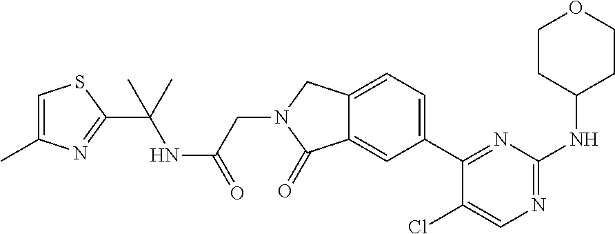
C(N1CC2=CC=C(C3=NC(NC4CCOCC4)=NC=C3Cl)C=C2C1=O)C(NC(C1=NC(C)=CS1)(C)C)=O
